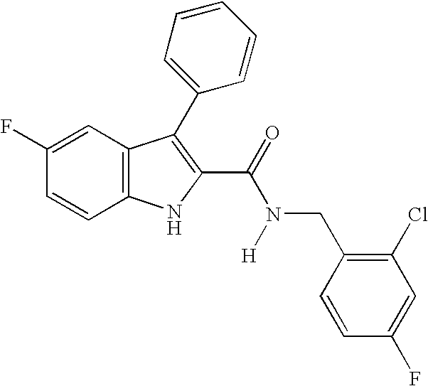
C1=C(F)C=CC2=C1C(C1=CC=CC=C1)=C(C(N(CC1=C(Cl)C=C(F)C=C1)[H])=O)N2
